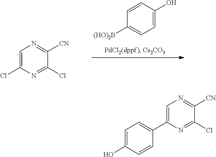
C1=C(O)C=CC([(HO)2B])=C1.C1=C(Cl)N=C(Cl)C([CN])=N1.C1=C(C2=CC=C(O)C=C2)N=C(Cl)C([CN])=N1
